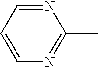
N1=C(C)N=CC=C1
